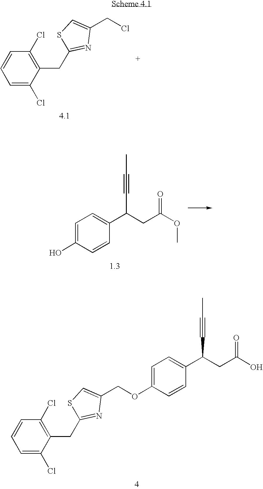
C1=CC(Cl)=C(CC2=NC(CCl)=CS2)C(Cl)=C1.C1=C(O)C=CC(C(CC(OC)=O)C#CC)=C1.C1=CC(Cl)=C(CC2=NC(COC3=CC=C(C(CC(O)=O)C#CC)C=C3)=CS2)C(Cl)=C1
